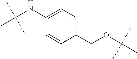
C1=C(NC(C)(C)C)C=CC(COC(C)(C)C)=C1
